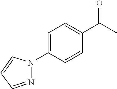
N1(C2=CC=C(C(C)=O)C=C2)C=CC=N1
